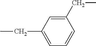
C1(CC)=CC(CC)=CC=C1
